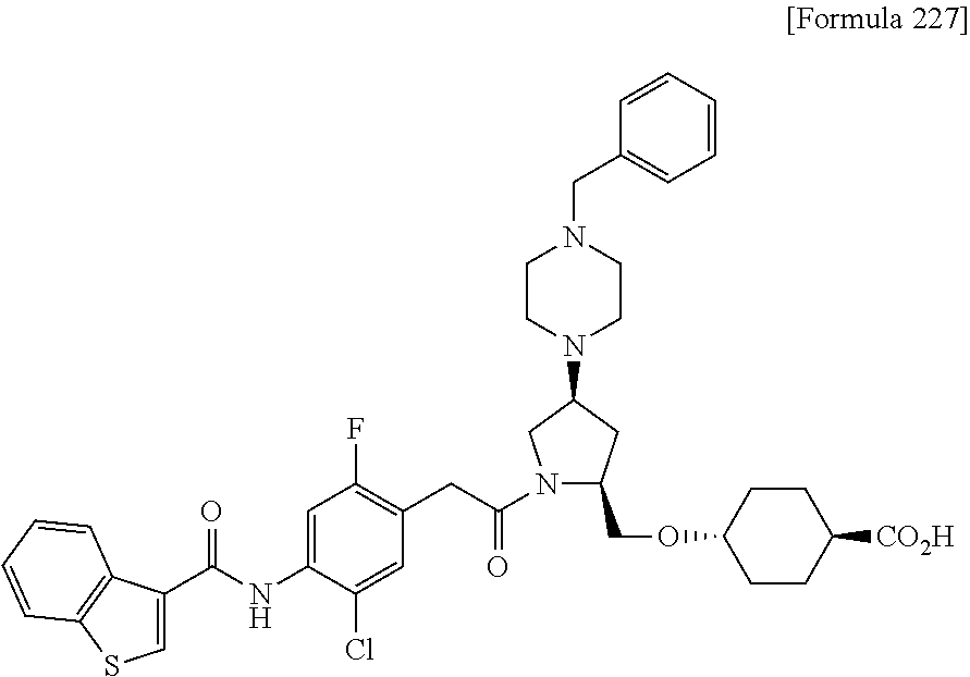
C1(NC(C2=CSC3=C2C=CC=C3)=O)=CC(F)=C(CC(=O)N2C(COC3CCC([CO2H])CC3)CC(N3CCN(CC4=CC=CC=C4)CC3)C2)C=C1Cl
